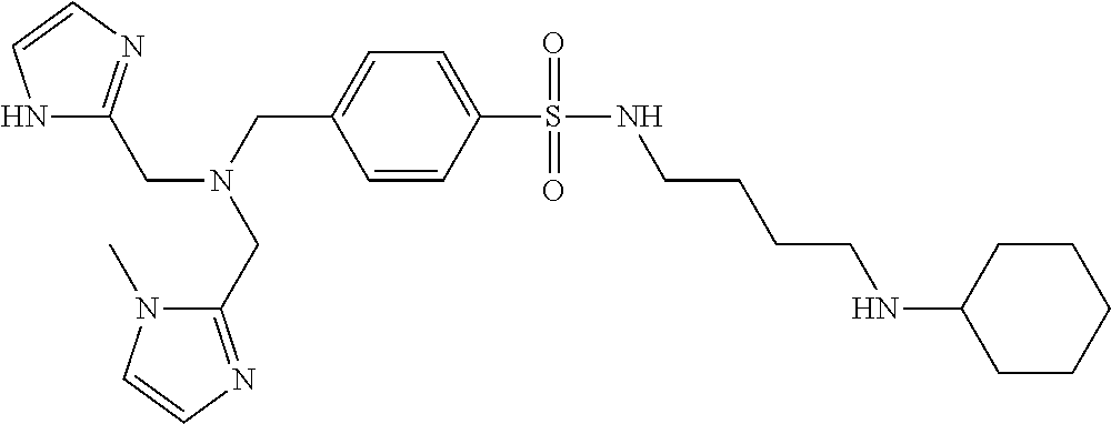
C1(S(=O)(=O)NCCCCNC2CCCCC2)=CC=C(CN(CC2=NC=CN2C)CC2=NC=CN2)C=C1
